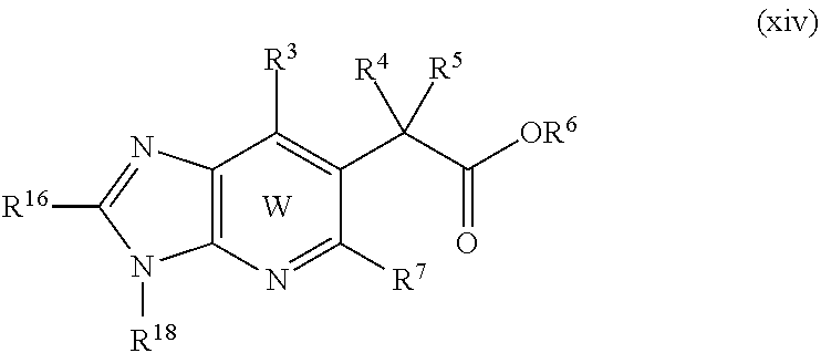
C12=C(N=C([R7])C(C(C([OR6])=O)([R4])[R5])=C1[R3])N([R18])C([R16])=N2.[W]
